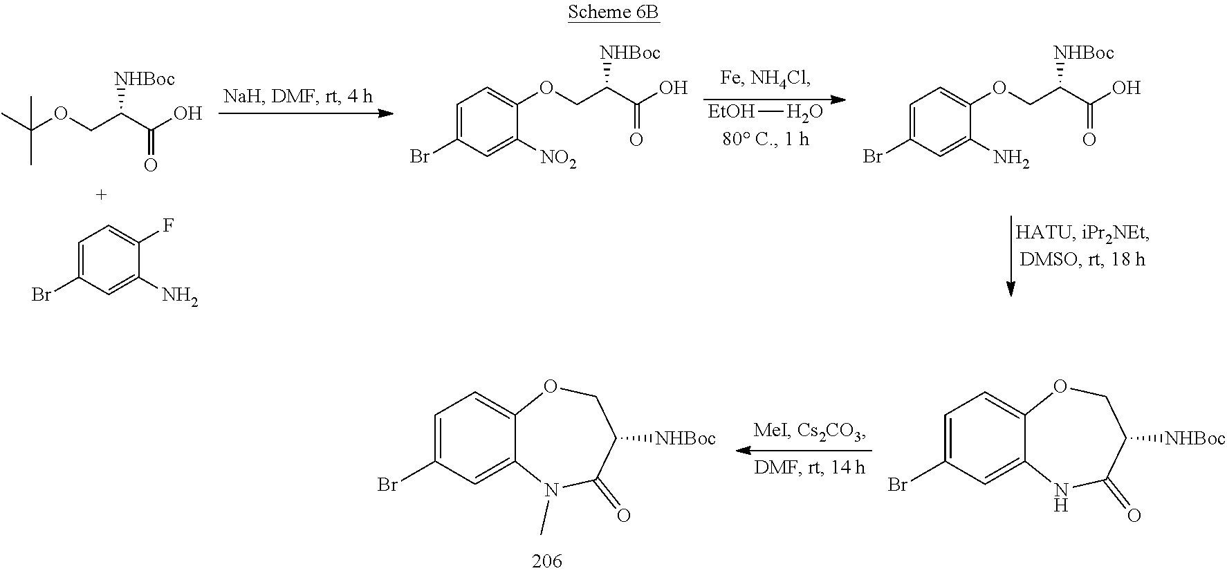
CC(OCC(C(O)=O)[NHBoc])(C)C.C1=C(Br)C=C(N)C(F)=C1.[EtOH]O.C1=C(Br)C=C([NO2])C(OCC(C(O)=O)[NHBoc])=C1.C1=C(Br)C=C(N)C(OCC(C(O)=O)[NHBoc])=C1.C1=C(Br)C=C2C(=C1)OCC([NHBoc])C(=O)N2C.C1=C(Br)C=C2C(=C1)OCC([NHBoc])C(=O)N2
